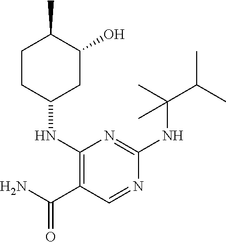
C1CC(NC2=C(C(N)=O)C=NC(NC(C(C)C)(C)C)=N2)CC(O)C1C
